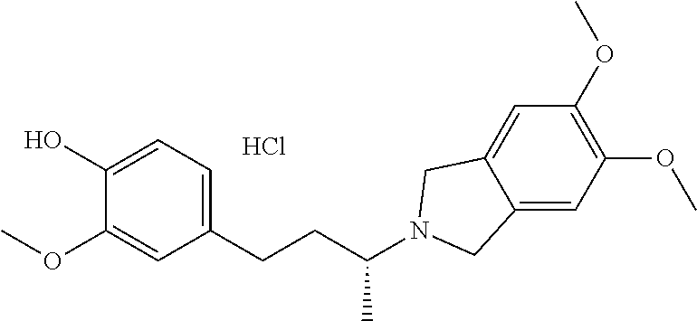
Cl.C1=C(O)C(OC)=CC(CCC(C)N2CC3=CC(OC)=C(OC)C=C3C2)=C1
